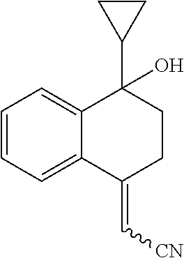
C1=CC=C2C(=C1)C(O)(C1CC1)CCC2=C[CN]
